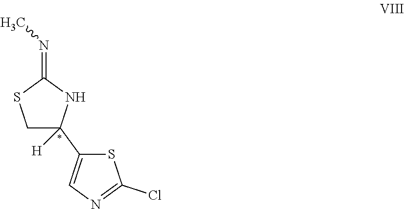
N(=C1SCC(C2=CN=C(Cl)S2)([H])N1)C
